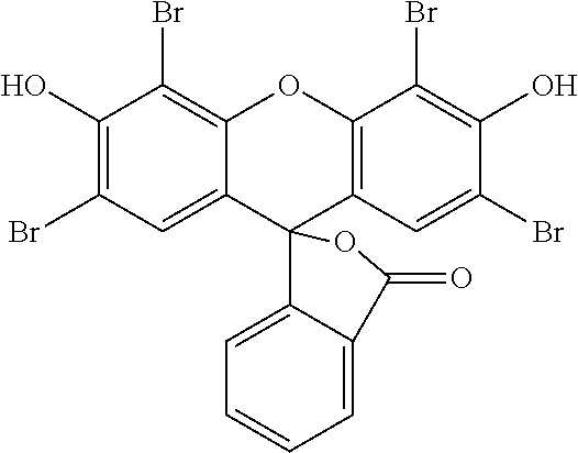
C1(O)=C(Br)C=C2C(=C1Br)OC1=C(C23C2=CC=CC=C2C(=O)O3)C=C(Br)C(O)=C1Br
